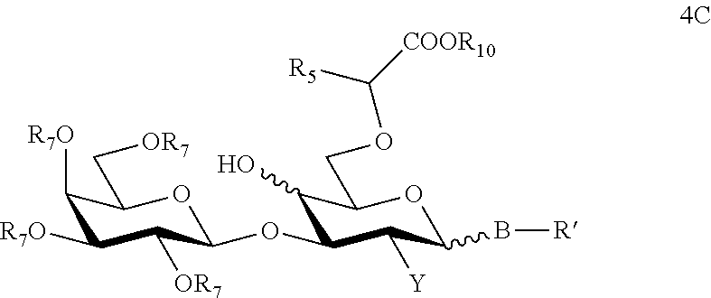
C1([R7O])C([R7O])C([OR7])C(OC2C(O)C(COC([COOR10])[R5])OC(B[R])C2[Y])OC1C[OR7]
